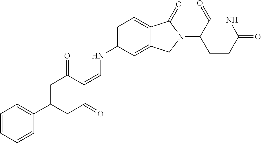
C1=C(NC=C2C(=O)CC(C3=CC=CC=C3)CC2=O)C=C2C(=C1)C(=O)N(C1CCC(=O)NC1=O)C2
